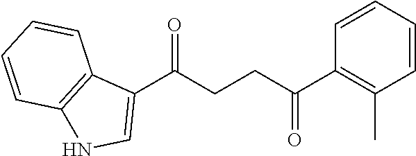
C1(C(CCC(C2=C(C)C=CC=C2)=O)=O)=CNC2=C1C=CC=C2
